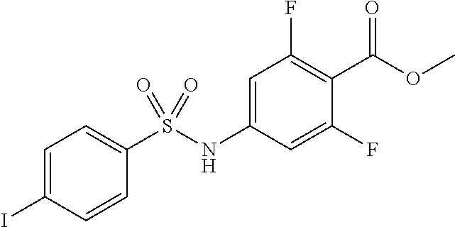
C1=C(I)C=CC(S(NC2=CC(F)=C(C(OC)=O)C(F)=C2)(=O)=O)=C1
